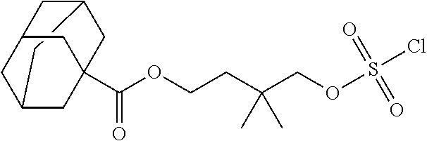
C(OCCC(COS(Cl)(=O)=O)(C)C)(=O)C12CC3CC(CC(C1)C3)C2
